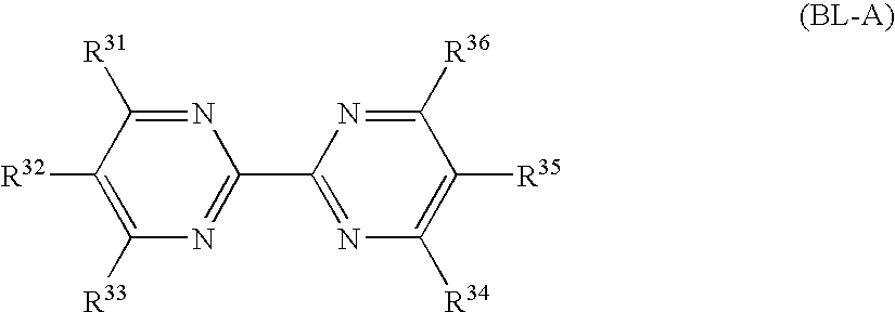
C1([R33])=C([R32])C([R31])=NC(C2=NC([R34])=C([R35])C([R36])=N2)=N1
